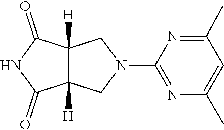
N1(C2=NC(C)=CC(C)=N2)CC2([H])C([H])(C1)C(=O)NC2=O
